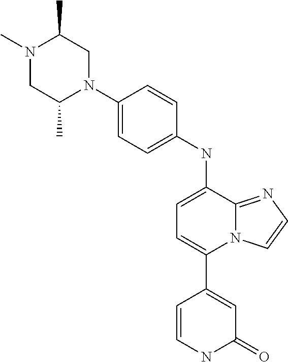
N(C1=CC=C(C2=CC(=O)NC=C2)N2C1=NC=C2)C1=CC=C(N2CC(C)N(C)CC2C)C=C1
